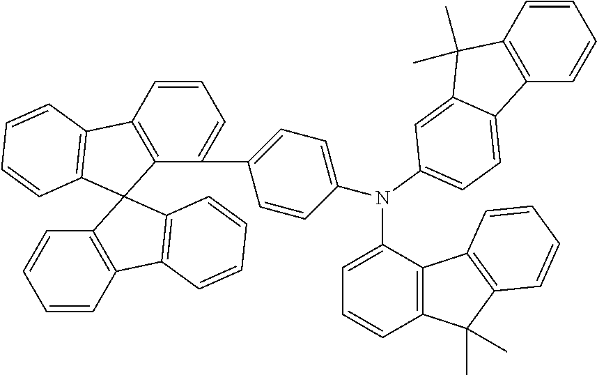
C1=CC2=C(C(C3=CC=C(N(C4=CC=C5C6=C(C=CC=C6)C(C)(C)C5=C4)C4=CC=CC5=C4C4=C(C5(C)C)C=CC=C4)C=C3)=C1)C1(C3=C2C=CC=C3)C2=C(C3=C1C=CC=C3)C=CC=C2
